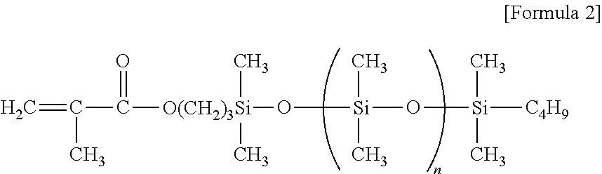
C(=C)(C)C(=O)[O(CH2)3Si](C)(C)O[Si](C)(C)O[Si](C)(C)[C4H9]
